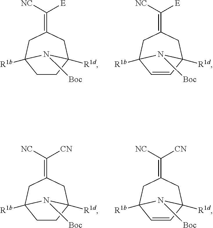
C(=C1CC2([R1b])CCC([R1d])(C1)N2[Boc])([NC])[E].C(=C1CC2([R1b])C=CC([R1d])(C1)N2[Boc])([NC])[E].C(=C1CC2([R1b])CCC([R1d])(C1)N2[Boc])([NC])[CN].C(=C1CC2([R1b])C=CC([R1d])(C1)N2[Boc])([NC])[CN]
